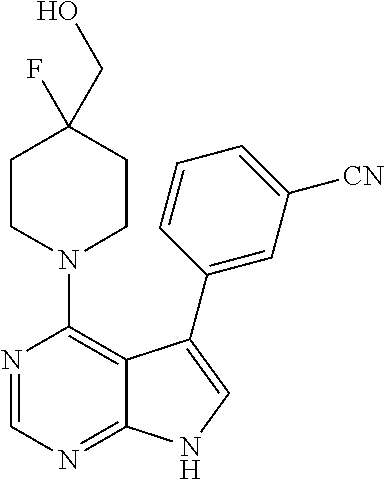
C12=NC=NC(N3CCC(F)(CO)CC3)=C1C(C1=CC([CN])=CC=C1)=CN2
